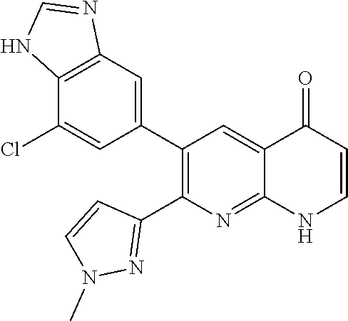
C12=C(C=C(C3=C(C4=NN(C)C=C4)N=C4C(=C3)C(=O)C=CN4)C=C1Cl)N=CN2
